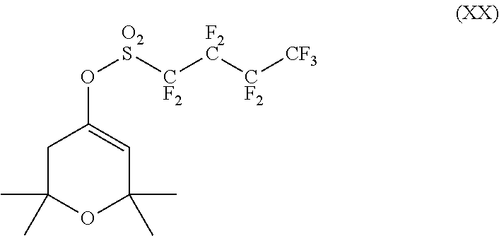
C1C(C)(C)OC(C)(C)C=C1O[O2S][CF2][F2C][CF2][CF3]
